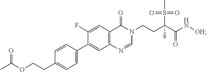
C1=NC2=C(C=C(F)C(C3=CC=C(CCOC(=O)C)C=C3)=C2)C(=O)N1CCC(C(=O)N[OH])(S(=O)(=O)C)C
